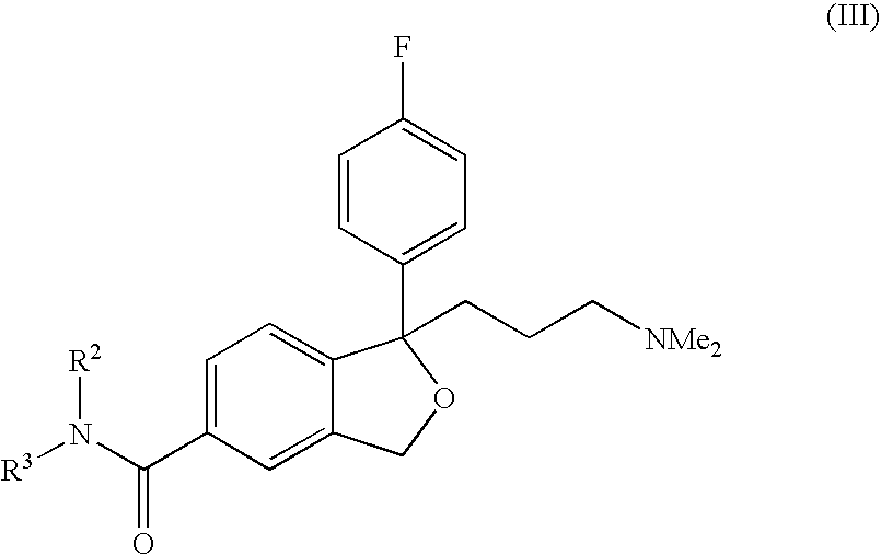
C1=C(C(N([R3])[R2])=O)C=C2C(=C1)C(C1=CC=C(F)C=C1)(CCC[NMe2])OC2
